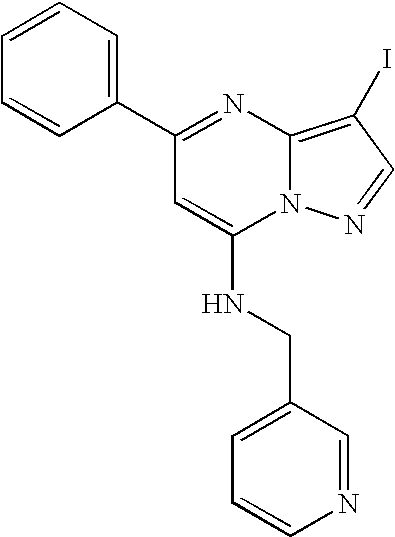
N12C(=C(I)C=N1)N=C(C1=CC=CC=C1)C=C2NCC1=CC=CN=C1
